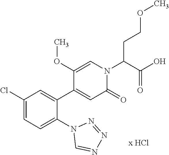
C1(Cl)=CC=C(N2C=NN=N2)C(C2=CC(=O)N(C(C(O)=O)CCOC)C=C2OC)=C1
